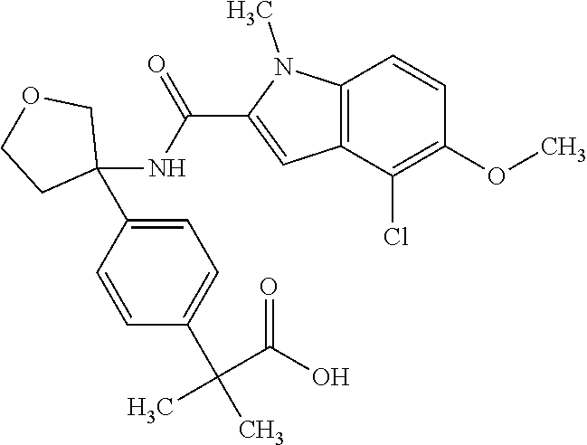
C12=C(C(Cl)=C(OC)C=C1)C=C(C(NC1(C3=CC=C(C(C(O)=O)(C)C)C=C3)COCC1)=O)N2C
